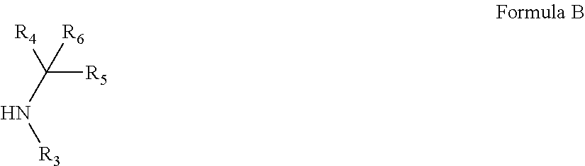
C(N[R3])([R4])([R5])[R6]
